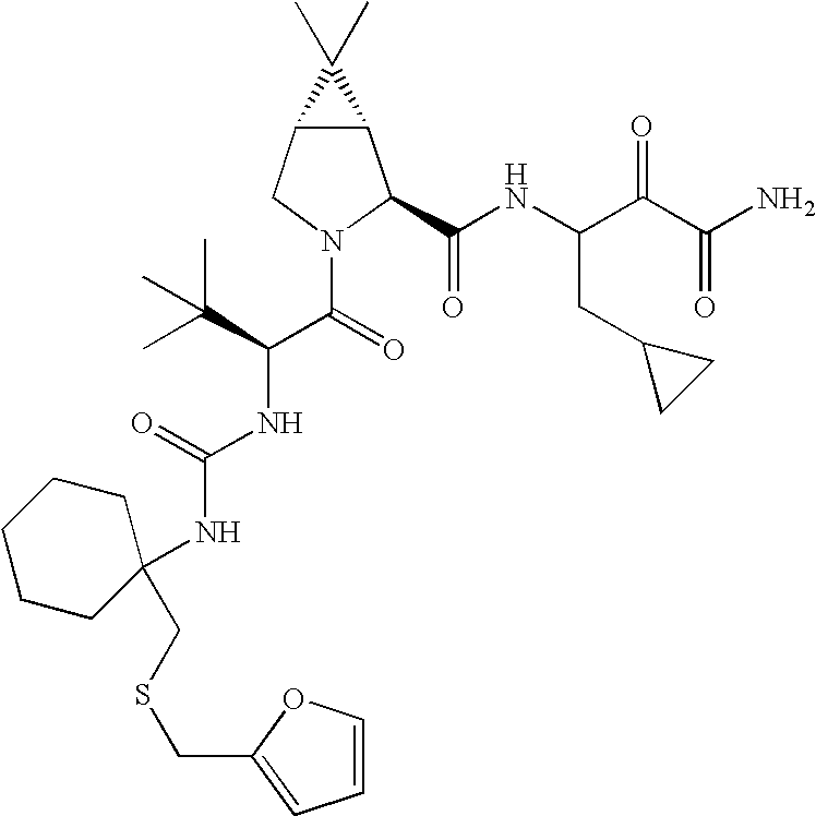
C12C(CN(C(C(NC(=O)NC3(CSCC4=CC=CO4)CCCCC3)C(C)(C)C)=O)C1C(NC(C(C(N)=O)=O)CC1CC1)=O)C2(C)C
